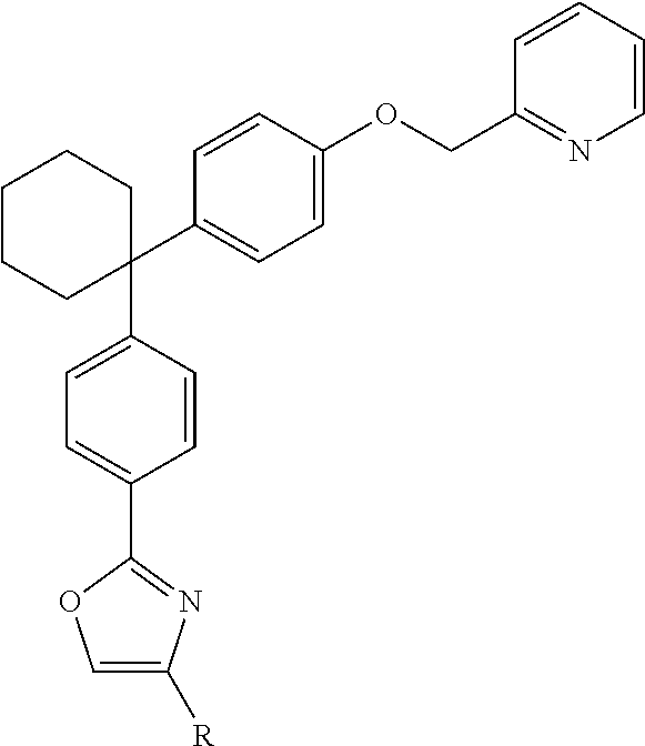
C1(C2=CC=C(OCC3=NC=CC=C3)C=C2)(C2=CC=C(C3=NC([R])=CO3)C=C2)CCCCC1
